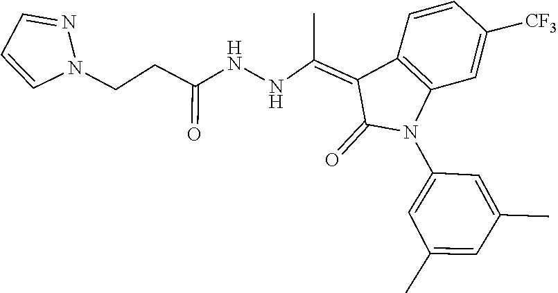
C1=C(C)C=C(C)C=C1N1C2=C(C=CC([CF3])=C2)C(=C(C)NNC(=O)CCN2N=CC=C2)C1=O
